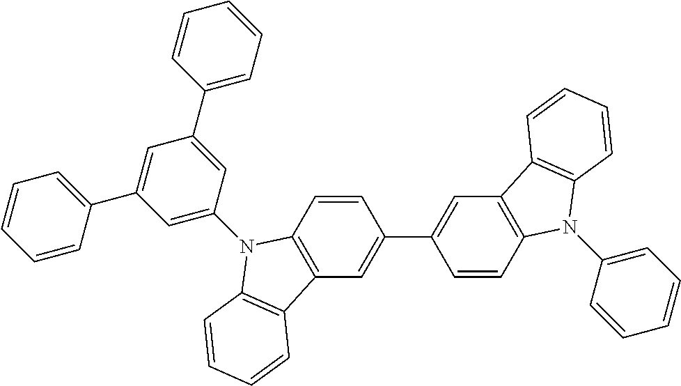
C1=CC(C2=CC(C3=CC=CC=C3)=CC(N3C4=C(C=C(C5=CC6=C(C=C5)N(C5=CC=CC=C5)C5=C6C=CC=C5)C=C4)C4=C3C=CC=C4)=C2)=CC=C1
